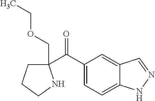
C1(C(C2=CC=C3C(=C2)C=NN3)=O)(COCC)CCCN1
